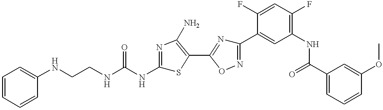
C(CNC(NC1=NC(N)=C(C2=NC(C3=CC(NC(C4=CC=CC(OC)=C4)=O)=C(F)C=C3F)=NO2)S1)=O)NC1=CC=CC=C1
